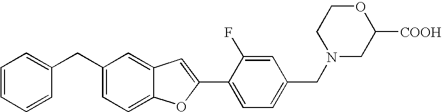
C1(C2=CC=C(CN3CC([COOH])OCC3)C=C2F)=CC2=CC(CC3=CC=CC=C3)=CC=C2O1
